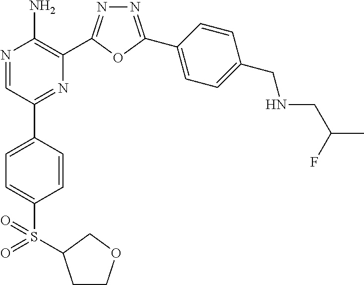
N1=C(C2=CC=C(CNCC(F)C)C=C2)OC(C2=C(N)N=CC(C3=CC=C(S(=O)(=O)C4CCOC4)C=C3)=N2)=N1
